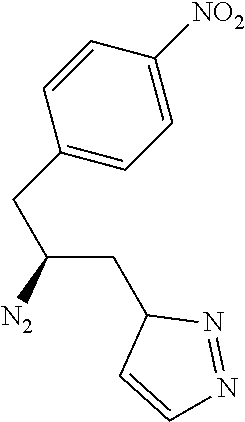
C1(CC(CC2C=CN=N2)[N2])=CC=C([NO2])C=C1
